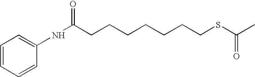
C(CCCCCCSC(C)=O)C(NC1=CC=CC=C1)=O
